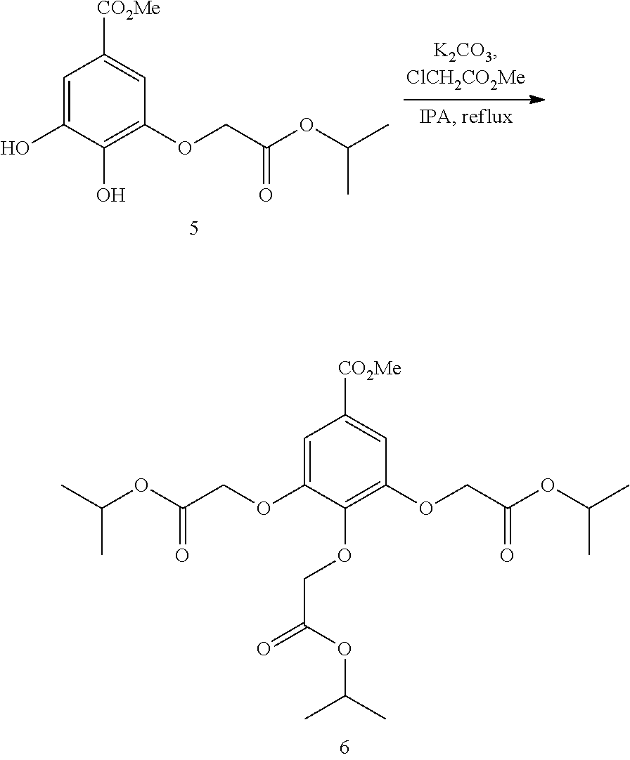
C1=C(O)C(O)=C(OCC(=O)OC(C)C)C=C1[CO2Me].C1=C(OCC(OC(C)C)=O)C(OCC(=O)OC(C)C)=C(OCC(=O)OC(C)C)C=C1[CO2Me]
